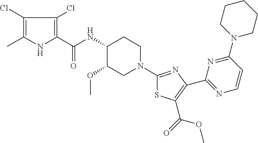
C1(Cl)=C(C)NC(C(NC2C(OC)CN(C3=NC(C4=NC=CC(N5CCCCC5)=N4)=C(C(OC)=O)S3)CC2)=O)=C1Cl
